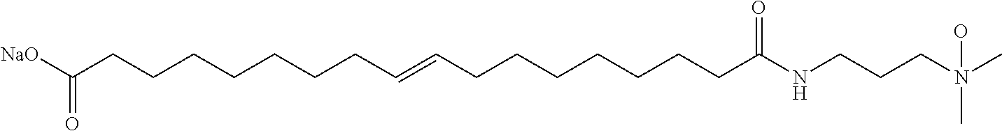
[NaO]C(CCCCCCCC=CCCCCCCCC(NCCCN(C)(C)O)=O)=O
